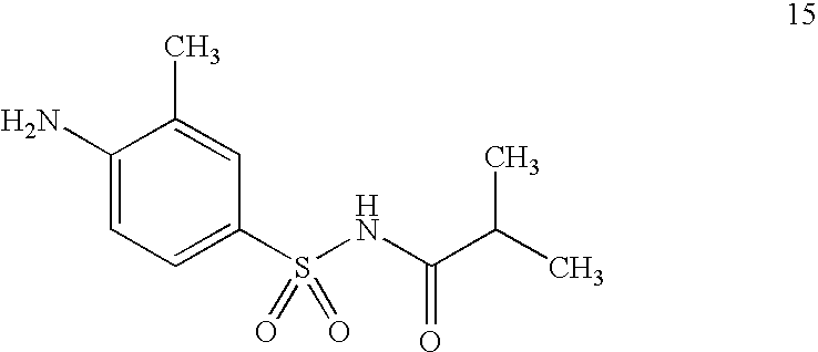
C1(N)=CC=C(S(NC(C(C)C)=O)(=O)=O)C=C1C
